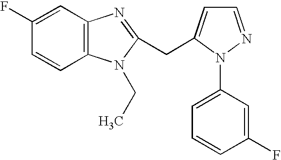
C1(F)=CC2=C(C=C1)N(CC)C(CC1=CC=NN1C1=CC=CC(F)=C1)=N2
